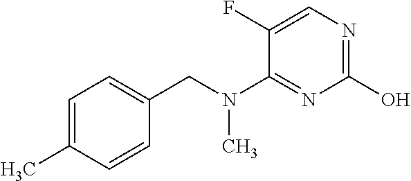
C1=C(C)C=CC(CN(C2=NC(O)=NC=C2F)C)=C1
